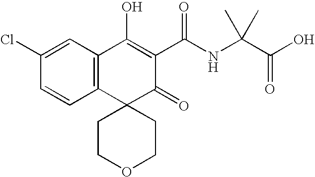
C1(Cl)=CC2=C(C=C1)C1(C(=O)C(C(NC(C(O)=O)(C)C)=O)=C2O)CCOCC1
